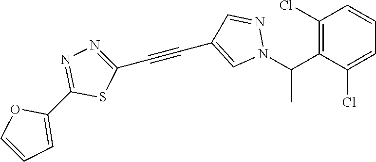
C1(Cl)=C(C(N2N=CC(C#CC3=NN=C(C4=CC=CO4)S3)=C2)C)C(Cl)=CC=C1
